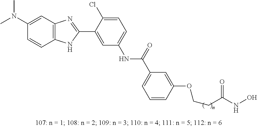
N(C1=CC=C(Cl)C(C2=NC3=C(N2)C=CC(N(C)C)=C3)=C1)C(=O)C1=CC=CC(OCCC(NO)=O)=C1
